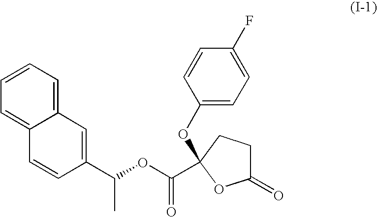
C12=CC=CC=C1C=CC(C(OC(C1(OC3=CC=C(F)C=C3)CCC(=O)O1)=O)C)=C2
